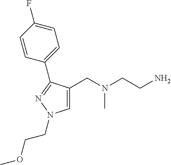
C1=C(CN(CCN)C)C(C2=CC=C(F)C=C2)=NN1CCOC
